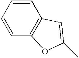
C1=CC=CC2=C1C=C(C)O2
